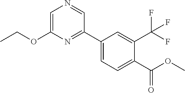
C1=C(OCC)N=C(C2=CC=C(C(OC)=O)C(C(F)(F)F)=C2)C=N1
